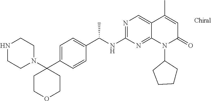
N1(C2(C3=CC=C(C(NC4=NC=C5C(=N4)N(C4CCCC4)C(=O)C=C5C)C)C=C3)CCOCC2)CCNCC1
